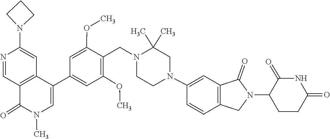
N1(C)C=C(C2=CC(OC)=C(CN3CCN(C4=CC5=C(CN(C6CCC(=O)NC6=O)C5=O)C=C4)CC3(C)C)C(OC)=C2)C2=C(C=NC(N3CCC3)=C2)C1=O
